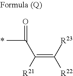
C(=C([R23])[R22])([R21])C(C)=O.*
